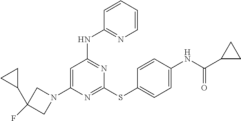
C1=C(N2CC(F)(C3CC3)C2)N=C(SC2=CC=C(NC(=O)C3CC3)C=C2)N=C1NC1=NC=CC=C1
